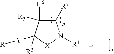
C1([R7])C([R6])([R5])C([Y][R])([R3])[X]N1[R1][L]C
